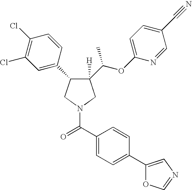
C1([H])(C(OC2=CC=C(C#N)C=N2)C)C(C2=CC(Cl)=C(Cl)C=C2)CN(C(C2=CC=C(C3=CN=CO3)C=C2)=O)C1
